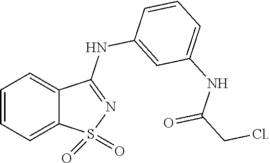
C1=CC=C2C(=C1)C(NC1=CC(NC(=O)CCl)=CC=C1)=NS2(=O)=O
